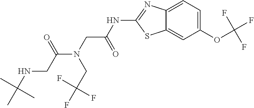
C1(OC(F)(F)F)=CC=C2C(=C1)SC(NC(CN(C(CNC(C)(C)C)=O)CC(F)(F)F)=O)=N2
